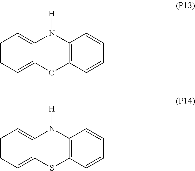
C1=CC=C2C(=C1)N([H])C1=C(O2)C=CC=C1.C1=CC=C2C(=C1)N([H])C1=C(S2)C=CC=C1
